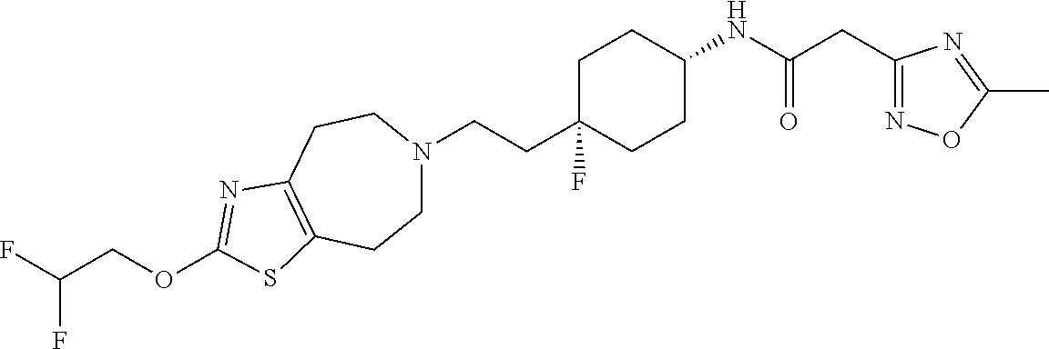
C(CC1(F)CCC(NC(=O)CC2=NOC(C)=N2)CC1)N1CCC2=C(CC1)N=C(OCC(F)F)S2
